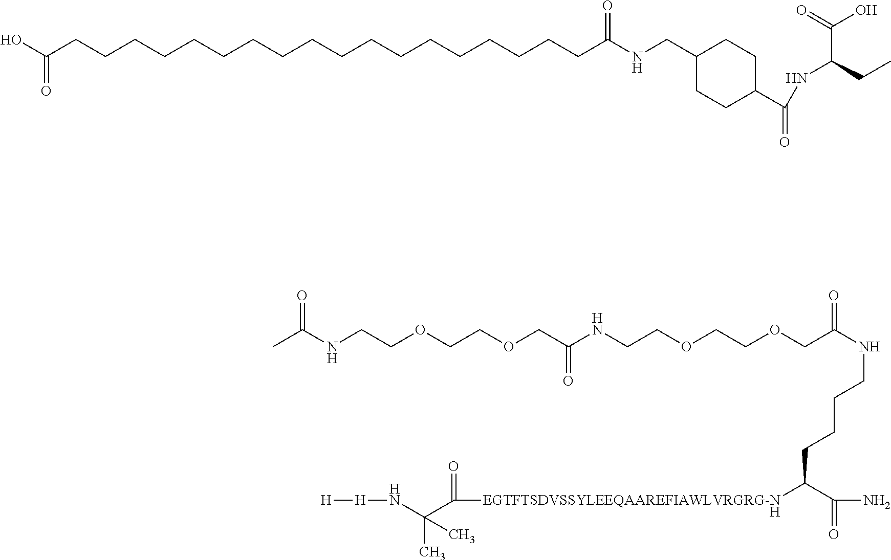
N(CCOCCOCC(NCCOCCOCC(NCCCCC([EGTFTSDVSSYLEEQAAREFIAWLVRGRG-N]C(C(N[H][H])(C)C)=O)C(N)=O)=O)=O)C(C)=O.[H].C(=O)(CCCCCCCCCCCCCCCCCCC(O)=O)NCC1CCC(C(NC(C(=O)O)CC)=O)CC1
